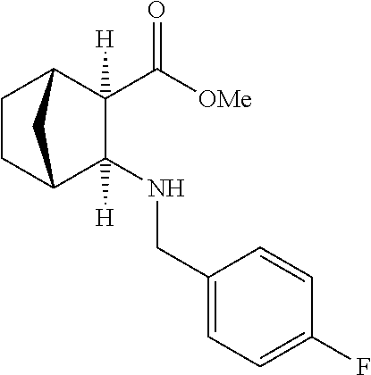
C(=O)(C1([H])C(NCC2=CC=C(F)C=C2)([H])C2CCC1C2)[OMe]
